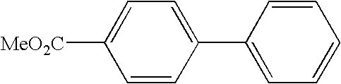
[MeO2C]C1=CC=C(C2=CC=CC=C2)C=C1
